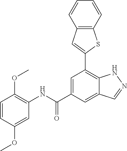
COC1=CC(NC(C2=CC(C3=CC4=C(S3)C=CC=C4)=C3C(=C2)C=NN3)=O)=C(OC)C=C1
